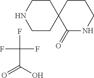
C1C2(C(=O)NCC1)CCNCC2.FC(C(O)=O)(F)F
